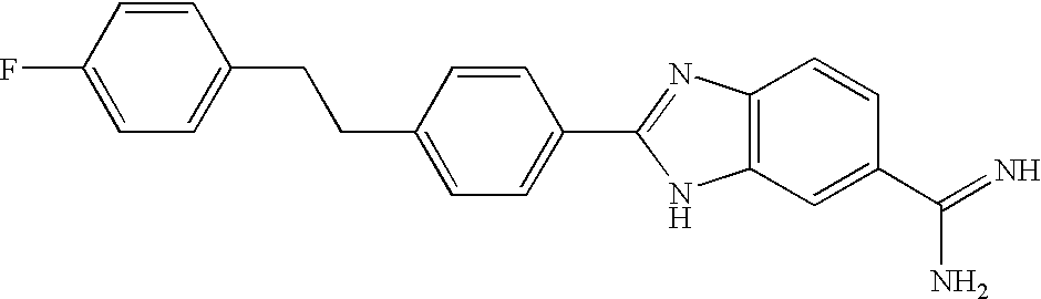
C1=CC(F)=CC=C1CCC1=CC=C(C2=NC3=C(N2)C=C(C(N)=N)C=C3)C=C1
